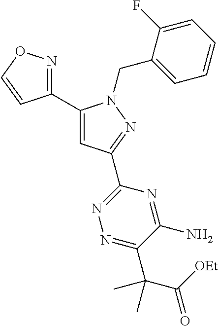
C1(C2=CC(C3=NN=C(C(C(=O)[OEt])(C)C)C(N)=N3)=NN2CC2=CC=CC=C2F)=NOC=C1
